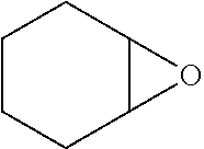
C1CCC2C(C1)O2
